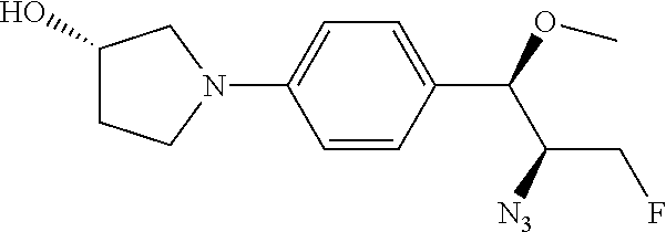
C1=CC(C(OC)C([N3])CF)=CC=C1N1CC(O)CC1
